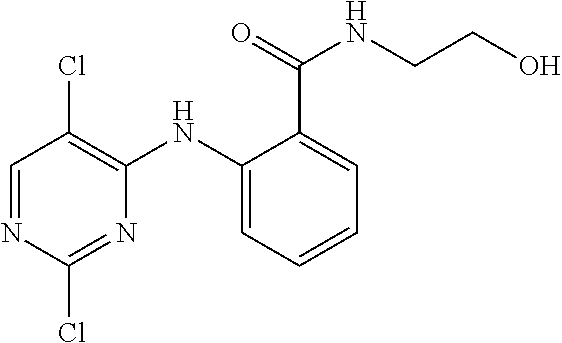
C1=NC(Cl)=NC(NC2=CC=CC=C2C(=O)NCCO)=C1Cl
